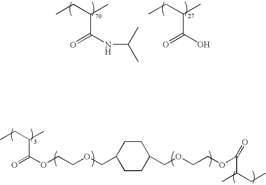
O=C(NC(C)C)C(CC)C.O=C(O)C(CC)C.O=C(OCCOCC1CCC(COCCOC(C(C)CC)=O)CC1)C(CC)C
